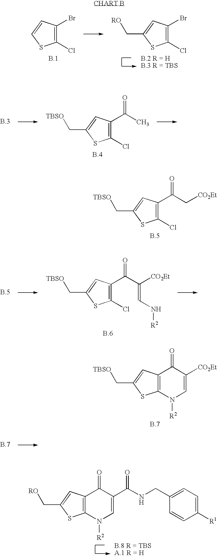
C1(Cl)=C(Br)C=CS1.C1(Cl)=C(Br)C=C(C[RO])S1.C1(Cl)=C(C(=O)C)C=C(C[TBSO])S1.C1(Cl)=C(C(=O)C[CO2Et])C=C(C[TBSO])S1.C1(Cl)=C(C(=O)C(=CN[R2])[CO2Et])C=C(C[TBSO])S1.C12=C(C=C(C[TBSO])S1)C(=O)C([CO2Et])=CN2[R2].C12=C(N([R2])C=C(C(NCC3=CC=C([R1])C=C3)=O)C1=O)SC(C[RO])=C2
